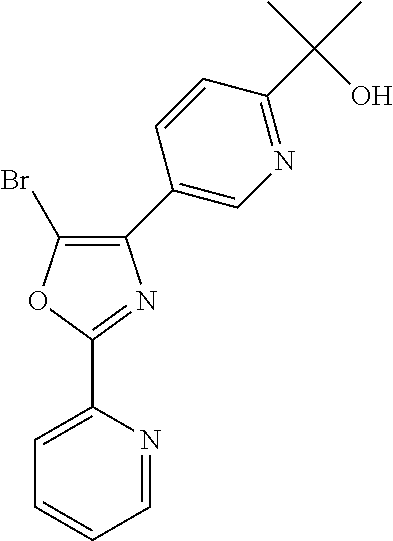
O1C(C2=CC=CC=N2)=NC(C2=CN=C(C(C)(C)O)C=C2)=C1Br
